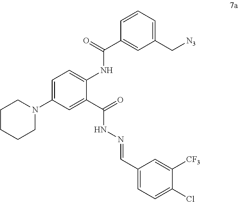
C1=C(N2CCCCC2)C=C(C(=O)NN=CC2=CC=C(Cl)C([CF3])=C2)C(NC(C2=CC(C[N3])=CC=C2)=O)=C1
